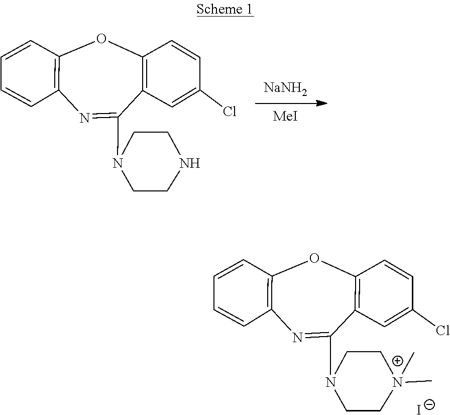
[NaNH2].[MeI].C1CN(C2=NC3=C(OC4=C2C=C(Cl)C=C4)C=CC=C3)CCN1.[N+]1(C)(C)CCN(C2=NC3=C(OC4=C2C=C(Cl)C=C4)C=CC=C3)CC1.[I-]
